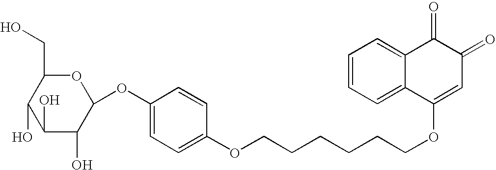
O(CCCCCCOC1=CC=C(OC2OC(CO)C(O)C(O)C2O)C=C1)C1=CC(=O)C(=O)C2=CC=CC=C21
